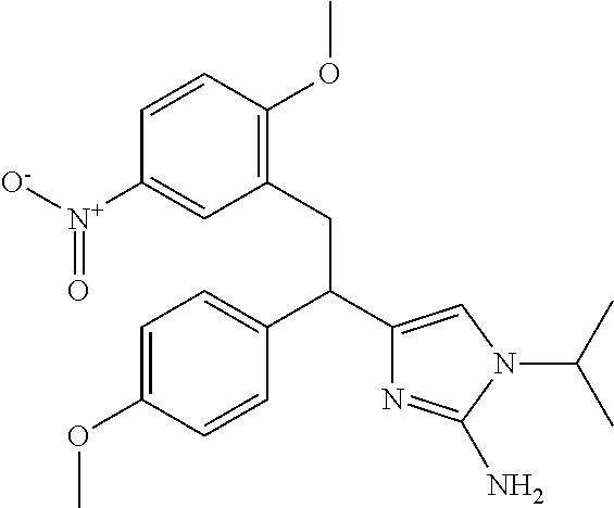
C1=C(OC)C=CC(C(C2=CN(C(C)C)C(N)=N2)CC2=C(OC)C=CC([N+]([O-])=O)=C2)=C1
